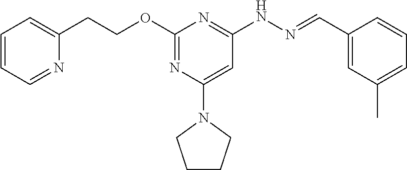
C1=CC=NC(CCOC2=NC(N3CCCC3)=CC(NN=CC3=CC(C)=CC=C3)=N2)=C1
